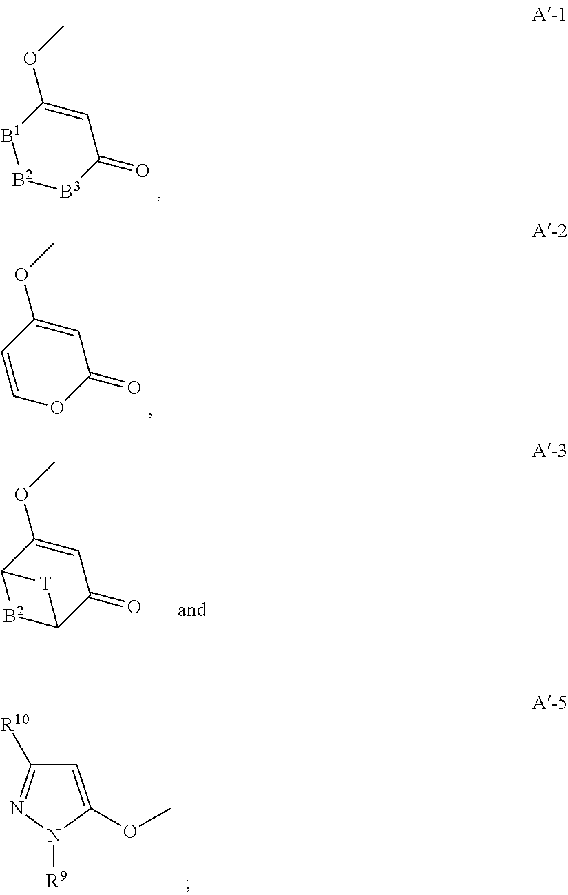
C1(OC)=CC(=O)[B3][B2][B1]1.C1(OC)=CC(=O)OC=C1.C1([R10])=NN([R9])C(OC)=C1.C1(OC)=CC(=O)C2[B2]C1[T]2
